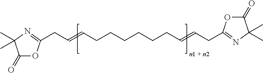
C1(=O)OC(CC=CCCCCCCC=CCC2=NC(C)(C)C(=O)O2)=NC1(C)C
